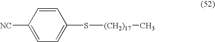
C1=C([NC])C=CC(S[(CH2)17]C)=C1
